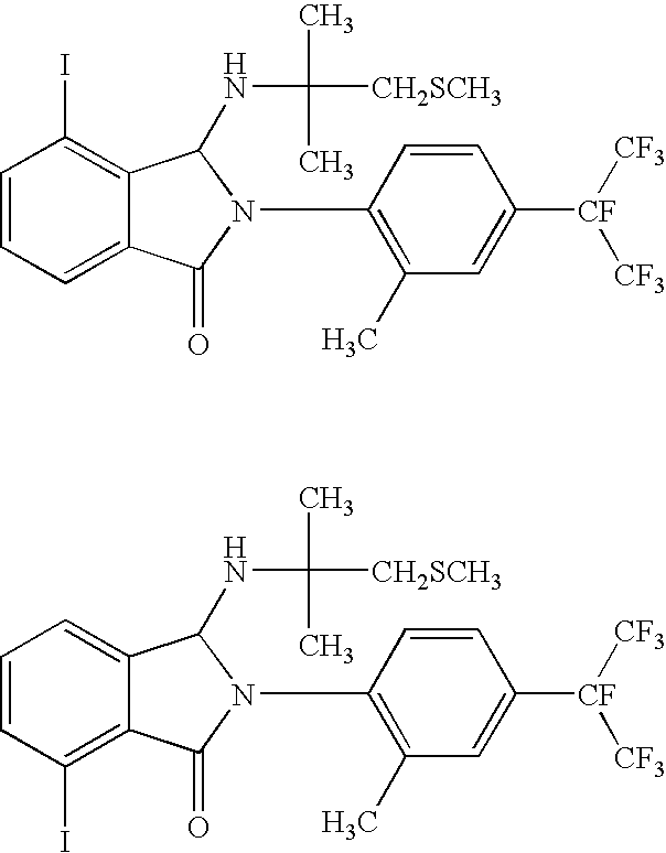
C1=CC=C2C(=C1I)C(NC(C)(C)[CH2SCH3])N(C1=C(C)C=C([CF]([CF3])[CF3])C=C1)C2=O.C1=CC(I)=C2C(=C1)C(NC(C)(C)[CH2SCH3])N(C1=C(C)C=C([CF]([CF3])[CF3])C=C1)C2=O
